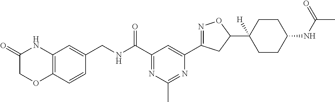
C1(CNC(C2=NC(C)=NC(C3=NOC(C4([H])CCC(NC(C)=O)CC4)C3)=C2)=O)=CC2=C(C=C1)OCC(=O)N2
